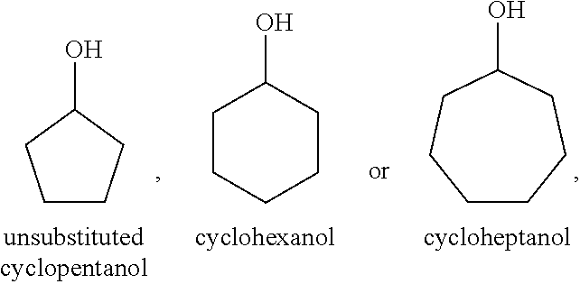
C1(O)CCCCC1.C1(O)CCCCCC1.C1CCC(O)C1
